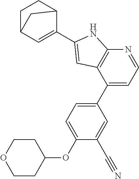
C1C2C=C(C3=CC4=C(N3)N=CC=C4C3=CC=C(OC4CCOCC4)C(C#N)=C3)C(C1)C2
